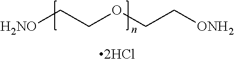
[H2NO]CCOCC[ONH2]
